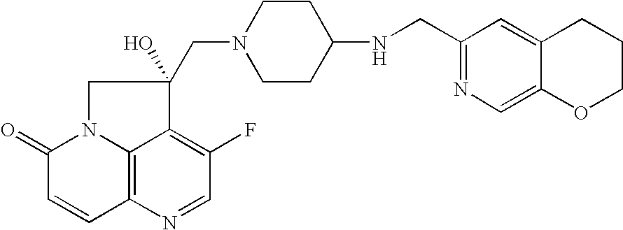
C12=C3N=CC(F)=C1C(O)(CN1CCC(NCC4=NC=C5C(=C4)CCCO5)CC1)CN2C(=O)C=C3
